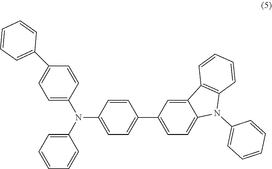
N(C1=CC=C(C2=CC=C3C(=C2)C2=C(N3C3=CC=CC=C3)C=CC=C2)C=C1)(C1=CC=CC=C1)C1=CC=C(C2=CC=CC=C2)C=C1
